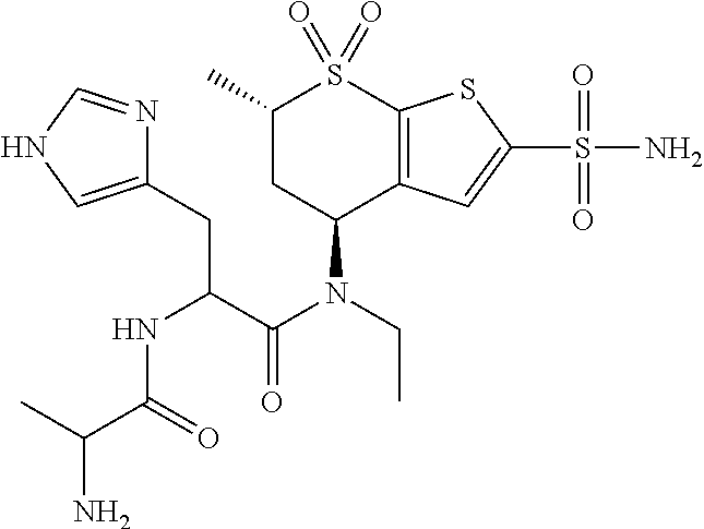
N1=CNC=C1CC(C(N(CC)C1C2=C(S(=O)(=O)C(C)C1)SC(S(=O)(=O)N)=C2)=O)NC(C(C)N)=O
